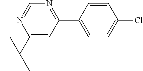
C1(C(C)(C)C)=CC(C2=CC=C(Cl)C=C2)=NC=N1
